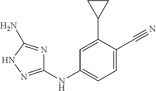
C1=C(C2CC2)C(C#N)=CC=C1NC1=NNC(N)=N1
